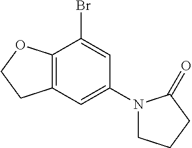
C1(Br)=CC(N2CCCC2=O)=CC2=C1OCC2
